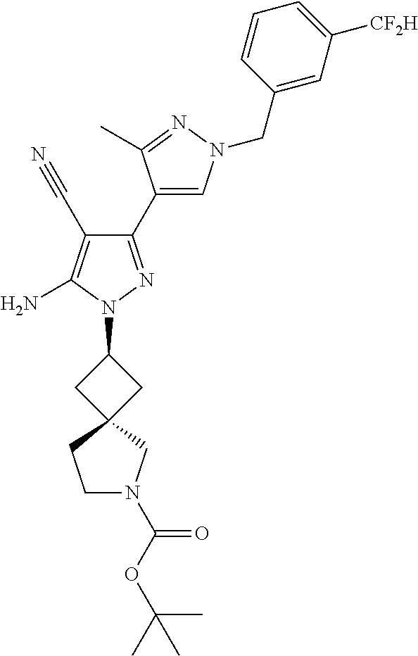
C1(C2=CN(CC3=CC([CF2H])=CC=C3)N=C2C)=NN(C2CC3(C2)CN(C(OC(C)(C)C)=O)CC3)C(N)=C1C#N
